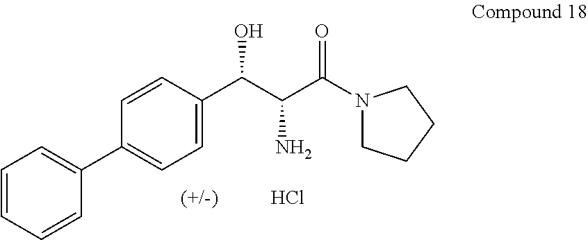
C1=CC(C(C(C(N2CCCC2)=O)N)O)=CC=C1C1=CC=CC=C1.Cl
